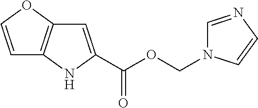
C1=COC2=C1NC(C(OCN1C=NC=C1)=O)=C2
